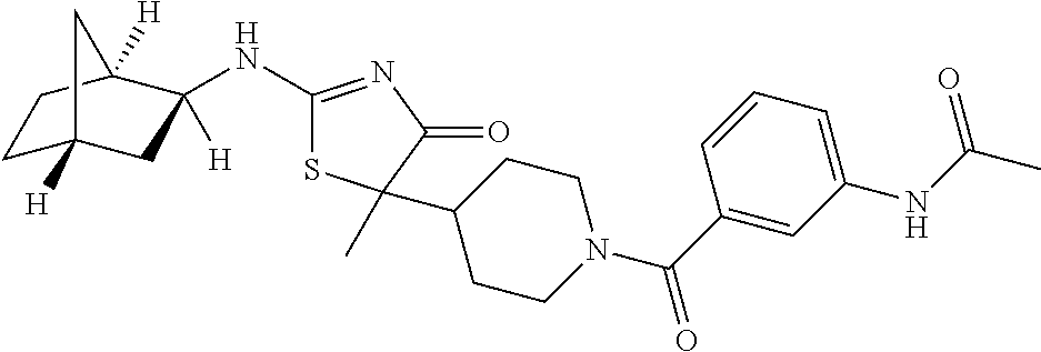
C1C2([H])CC([H])(NC3=NC(=O)C(C4CCN(C(C5=CC(NC(C)=O)=CC=C5)=O)CC4)(C)S3)C([H])(C1)C2
